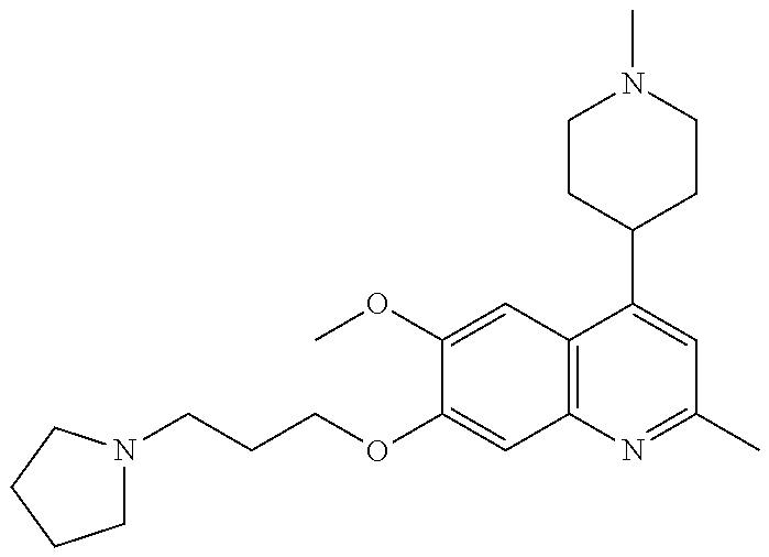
C(OC1=CC2=C(C=C1OC)C(C1CCN(C)CC1)=CC(C)=N2)CCN1CCCC1
